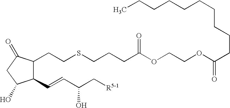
C1(CCSCCCC(OCCOC(CCCCCCCCCC)=O)=O)C(C=CC(C[R5-1])O)C(O)CC1=O
